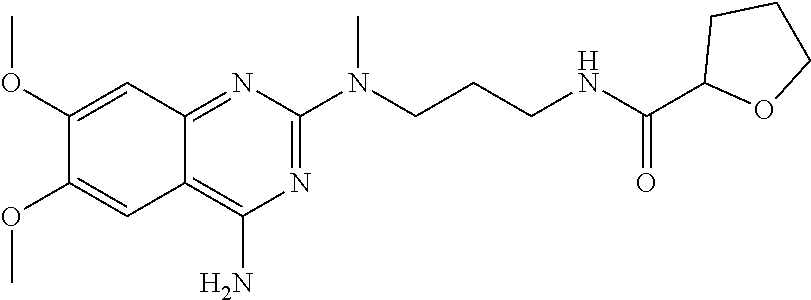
C1(OC)=CC2=NC(N(CCCNC(C3OCCC3)=O)C)=NC(N)=C2C=C1OC
